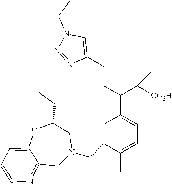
C1(CCC(C([CO2H])(C)C)C2=CC=C(C)C(CN3CC(CC)OC4=CC=CN=C4C3)=C2)=CN(CC)N=N1
